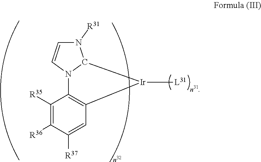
C1([R35])=C([R36])C([R37])=CC2=C1N1C(N([R31])C=C1)[Ir]2[L31]
